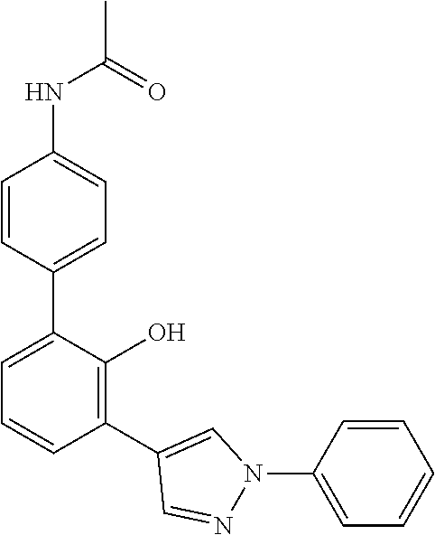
C1(C2=CC=CC(C3=CN(C4=CC=CC=C4)N=C3)=C2O)=CC=C(NC(C)=O)C=C1
